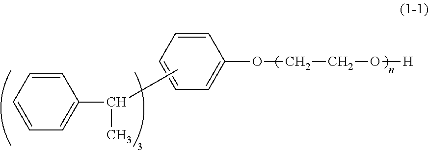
C1=CC=CC=C1OCCO[H].C1=CC=CC=C1C(C)C
